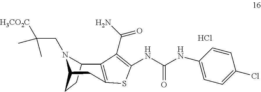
Cl.C12CCC(CC3=C1C(C(=O)N)=C(NC(NC1=CC=C(Cl)C=C1)=O)S3)N2CC([H3CO2C])(C)C
